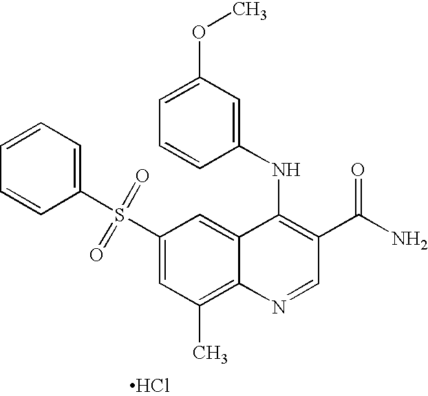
C1(S(C2=CC=CC=C2)(=O)=O)=CC(C)=C2C(=C1)C(NC1=CC(OC)=CC=C1)=C(C(N)=O)C=N2.Cl
